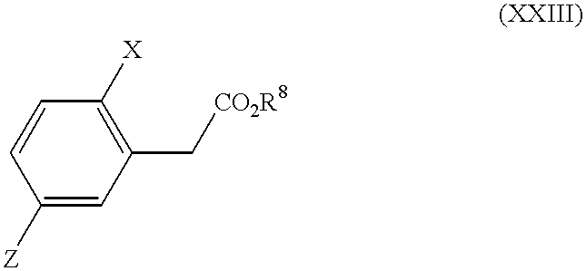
C1([Z])=CC(C[CO2R8])=C([X])C=C1
